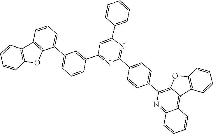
C1(C2=NC(C3=CC=CC=C3)=CC(C3=CC(C4=CC=CC5=C4OC4=C5C=CC=C4)=CC=C3)=N2)=CC=C(C2=C3C(=C4C(=N2)C=CC=C4)C2=C(O3)C=CC=C2)C=C1
